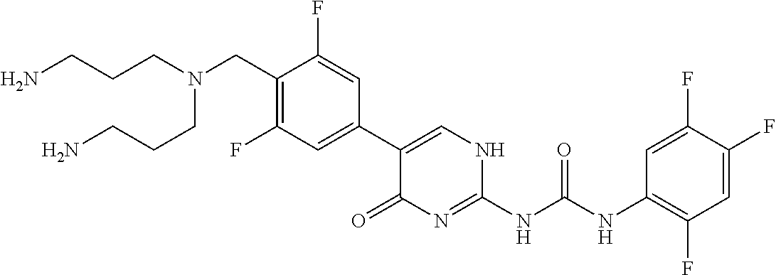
N(CC1=C(F)C=C(C2=CNC(NC(NC3=C(F)C=C(F)C(F)=C3)=O)=NC2=O)C=C1F)(CCCN)CCCN
